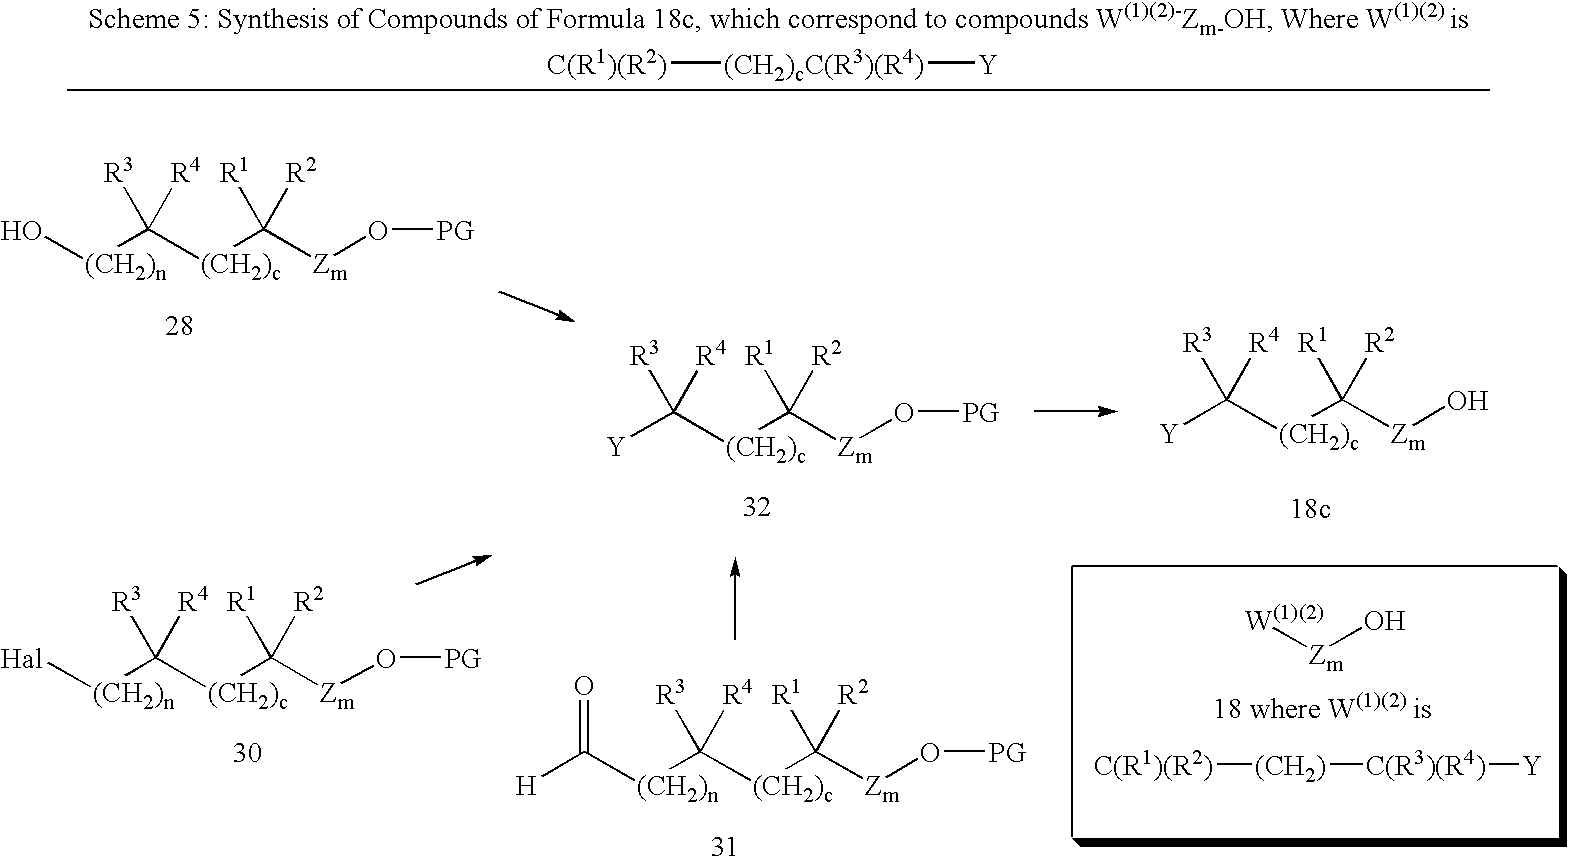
[C(R1)(R2)][(CH2)cC(R3)(R4)][Y].[Zm](O[PG])C([(CH2)c]C([Y])([R3])[R4])([R1])[R2].[Zm](O)C([(CH2)c]C([Y])([R3])[R4])([R1])[R2].[Zm](O[PG])C([(CH2)c]C([(CH2)n]O)([R3])[R4])([R1])[R2].[W(1)(2)][Zm]O.[Zm](O[PG])C([(CH2)c]C([R3])([R4])[(CH2)n]C([H])=O)([R1])[R2].[C(R1)(R2)][(CH2)][C(R3)(R4)][Y].[Zm](O[PG])C([(CH2)c]C([(CH2)n][Hal])([R3])[R4])([R1])[R2]
